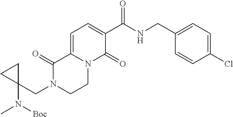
C1=C2N(C(=O)C(C(NCC3=CC=C(Cl)C=C3)=O)=C1)CCN(CC1(N([Boc])C)CC1)C2=O
